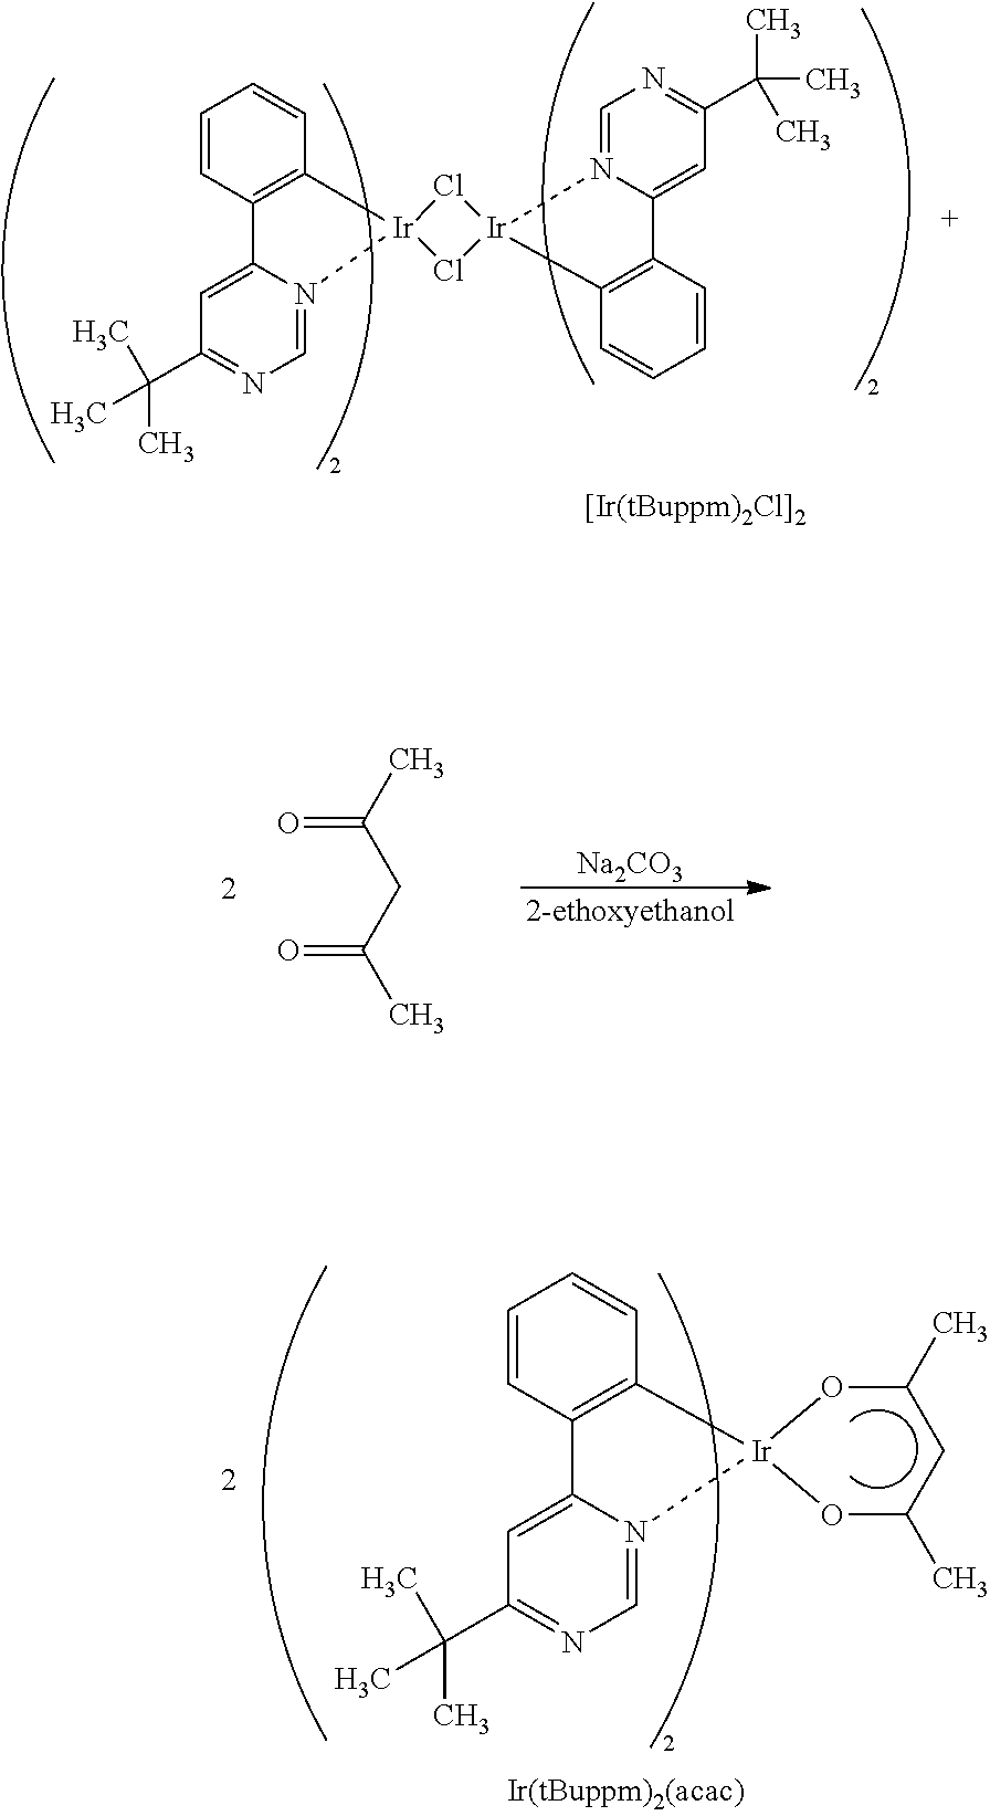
C1=CC2=C(C=C1)[Ir]1(N3=CN=C(C(C)(C)C)C=C23)Cl[Ir]2(Cl1)N1=CN=C(C(C)(C)C)C=C1C1=C2C=CC=C1.CC(CC(C)=O)=O.[Na2CO3].C1=CC2=C(C=C1)[Ir]1(N3=CN=C(C(C)(C)C)C=C23)OC(C)CC(C)O1
